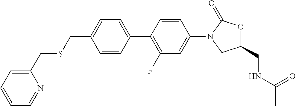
C1=C(C2=C(F)C=C(N3CC(CNC(C)=O)OC3=O)C=C2)C=CC(CSCC2=CC=CC=N2)=C1
